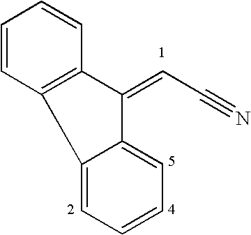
C1=CC2=C(C=C1)C(=CC#N)C1=CC=CC=C21
